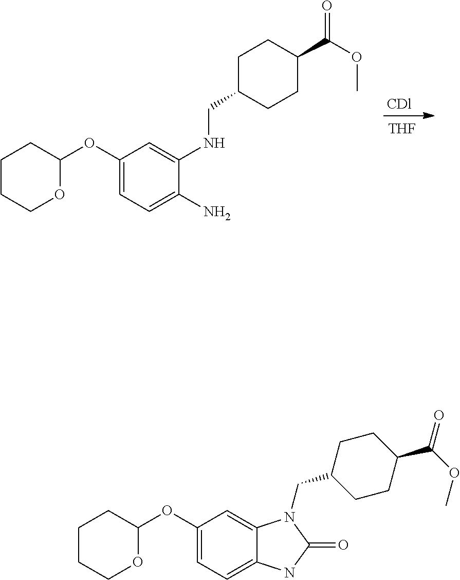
[CDl].[THF].C1(OC2OCCCC2)=CC=C(N)C(NCC2CCC(C(=O)OC)CC2)=C1.C1(OC2OCCCC2)=CC=C2C(=C1)N(CC1CCC(C(OC)=O)CC1)C(=O)N2
